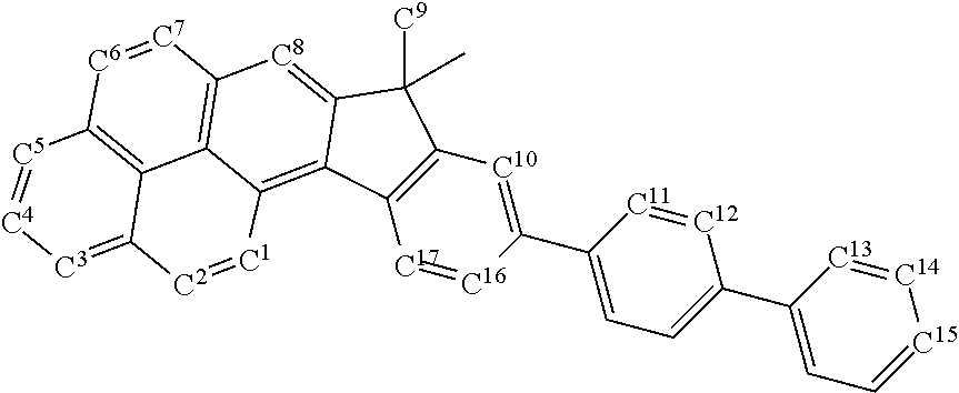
[C17]1=[C16]C(C2=CC=C(C3=CC=[C15][C14]=[C13]3)[C12]=[C11]2)=[C10]C2=C1C1=C3C4=C([C8]=C1C2([C9])C)[C7]=[C6]C1=C4C(=[C3][C4]=[C5]1)[C2]=[C1]3
